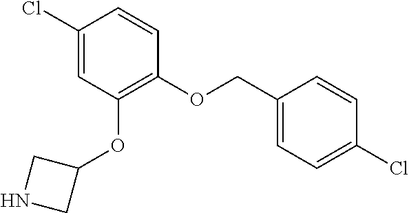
C1(Cl)=CC(OC2CNC2)=C(OCC2=CC=C(Cl)C=C2)C=C1
